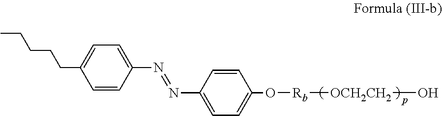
C1=CC(N=NC2=CC=C(O[Rb][OCH2CH2]O)C=C2)=CC=C1CCCCC
